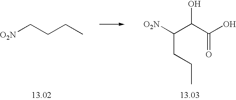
[O2N]CCCC.[O2N]C(C(O)C(O)=O)CCC
